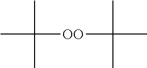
CC([OO]C(C)(C)C)(C)C
